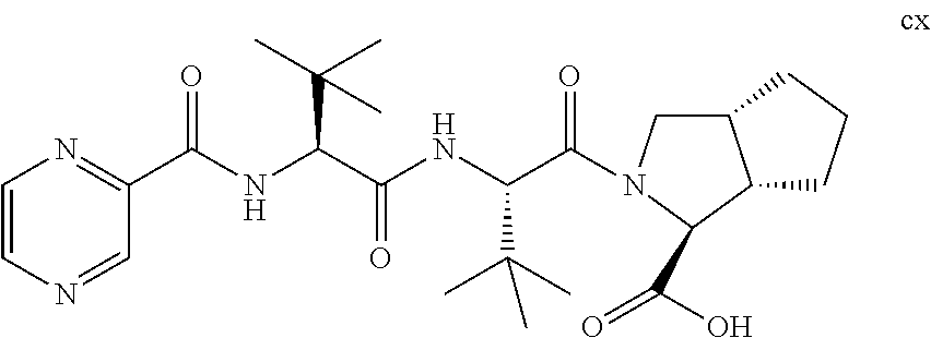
N(C(C(=O)NC(C(=O)N1C(C(O)=O)C2C(C1)CCC2)C(C)(C)C)C(C)(C)C)C(C1=NC=CN=C1)=O
